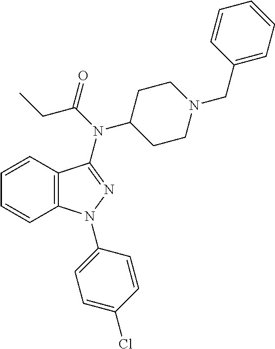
C12=C(C=CC=C1)C(N(C(=O)CC)C1CCN(CC3=CC=CC=C3)CC1)=NN2C1=CC=C(Cl)C=C1
